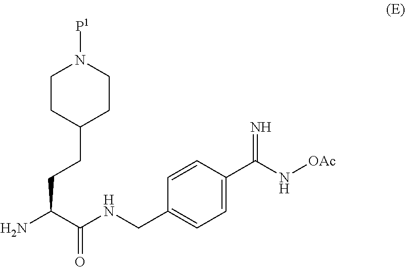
NC(C(NCC1=CC=C(C(N[OAc])=N)C=C1)=O)CCC1CCN([P1])CC1
